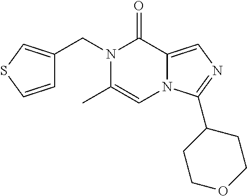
C(N1C(C)=CN2C(=CN=C2C2CCOCC2)C1=O)C1=CSC=C1
